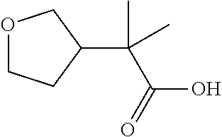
O1CCC(C(C)(C(=O)O)C)C1
